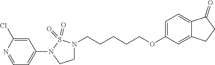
C1(N2CCN(CCCCCOC3=CC=C4C(=C3)CCC4=O)S2(=O)=O)=CC=NC(Cl)=C1
